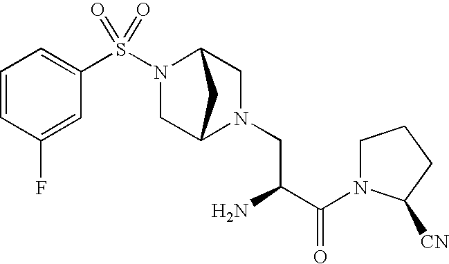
C1(S(=O)(N2CC3N(CC(C(N4C([CN])CCC4)=O)N)CC2C3)=O)=CC=CC(F)=C1
